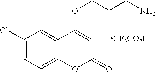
C1(Cl)=CC=C2C(=C1)C(OCCCN)=CC(=O)O2.[CF3CO2H]
